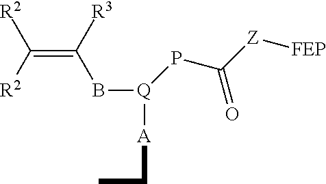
C(=C([R3])B[Q](PC([Z][FEP])=O)[A]CC)([R2])[R2]
